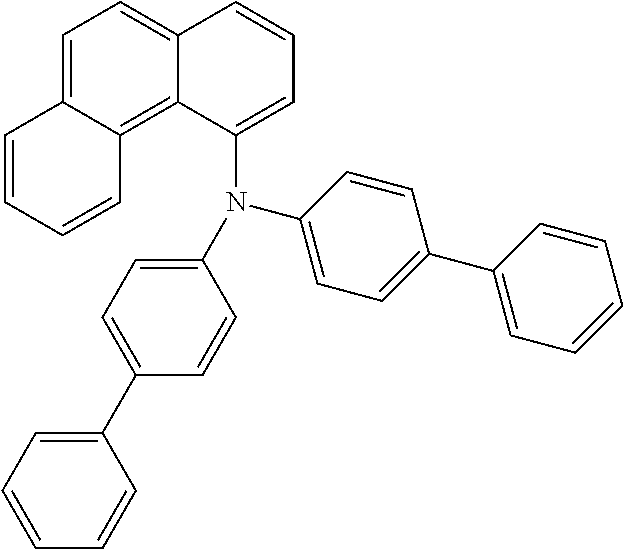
C1=CC=CC2=C3C(=CC=C12)C=CC=C3N(C1=CC=C(C2=CC=CC=C2)C=C1)C1=CC=C(C2=CC=CC=C2)C=C1
